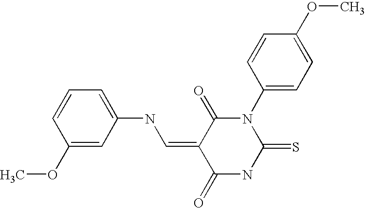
O=C1C(=CNC2=CC=CC(OC)=C2)C(=O)NC(=S)N1C1=CC=C(OC)C=C1
